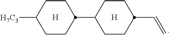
C1([H7C3])CCC(C2CCC(C=C)CC2)CC1.[H].[H]
